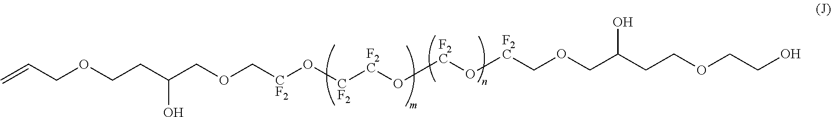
C=CCOCCC(COC[CF2]O[CF2][F2C]O[F2C]O[F2C]COCC(CCOCCO)O)O
